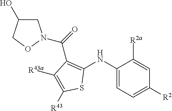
C1(NC2=CC=C([R2])C=C2[R2a])=C(C(=O)N2CC(O)CO2)C([R43a])=C([R43])S1
